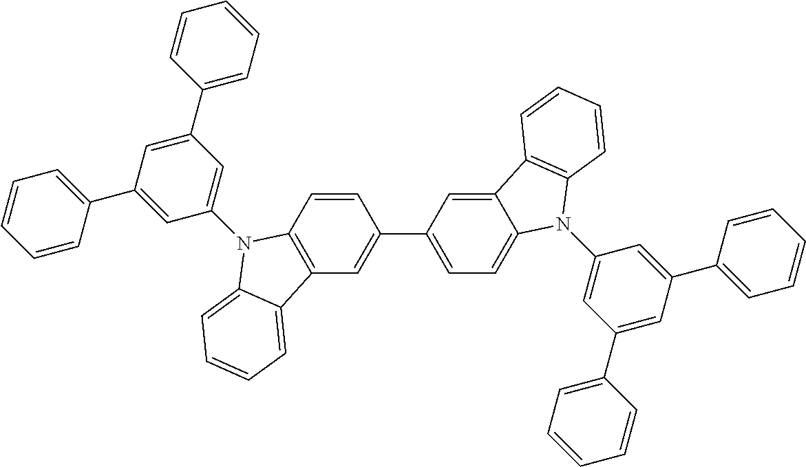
C1=CC2=C(C=C1C1=CC=C3C(=C1)C1=C(N3C3=CC(C4=CC=CC=C4)=CC(C4=CC=CC=C4)=C3)C=CC=C1)C1=CC=CC=C1N2C1=CC(C2=CC=CC=C2)=CC(C2=CC=CC=C2)=C1
